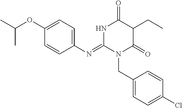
C1(N=C2N(CC3=CC=C(Cl)C=C3)C(=O)C(CC)C(=O)N2)=CC=C(OC(C)C)C=C1
